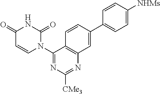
C1(N2C(=O)NC(=O)C=C2)=NC([CMe3])=NC2=C1C=CC(C1=CC=C([NHMs])C=C1)=C2
